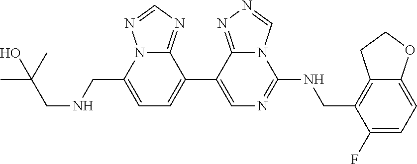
N12C(CNCC(C)(C)O)=CC=C(C3=CN=C(NCC4=C5C(=CC=C4F)OCC5)N4C3=NN=C4)C1=NC=N2
